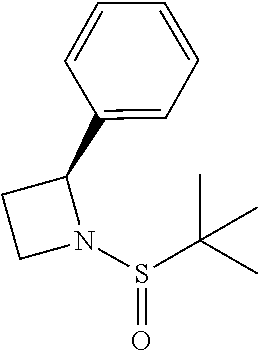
C1=CC=CC(C2CCN2S(=O)C(C)(C)C)=C1
